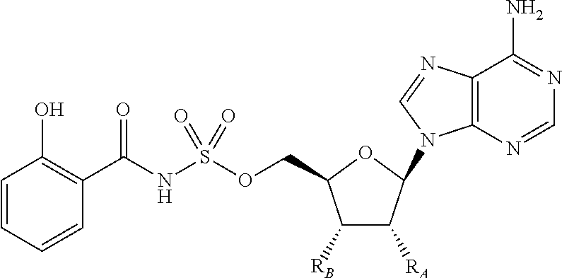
C1([RB])C([RA])C(N2C3=C(C(N)=NC=N3)N=C2)OC1COS(NC(C1=C(O)C=CC=C1)=O)(=O)=O
